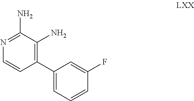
C1(C2=CC=CC(F)=C2)=C(N)C(N)=NC=C1
